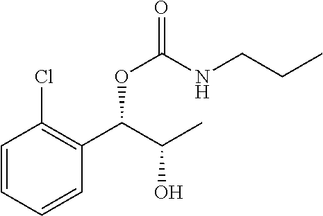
C1=CC=CC(C(C(C)O)OC(NCCC)=O)=C1Cl
